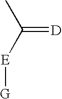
C(=[D])(C)[E][G]
